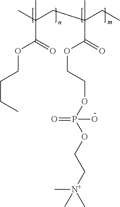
CC(CC(CC)(C)C(=O)OCCOP(OCC[N+](C)(C)C)(=O)O)(C)C(=O)OCCCC
